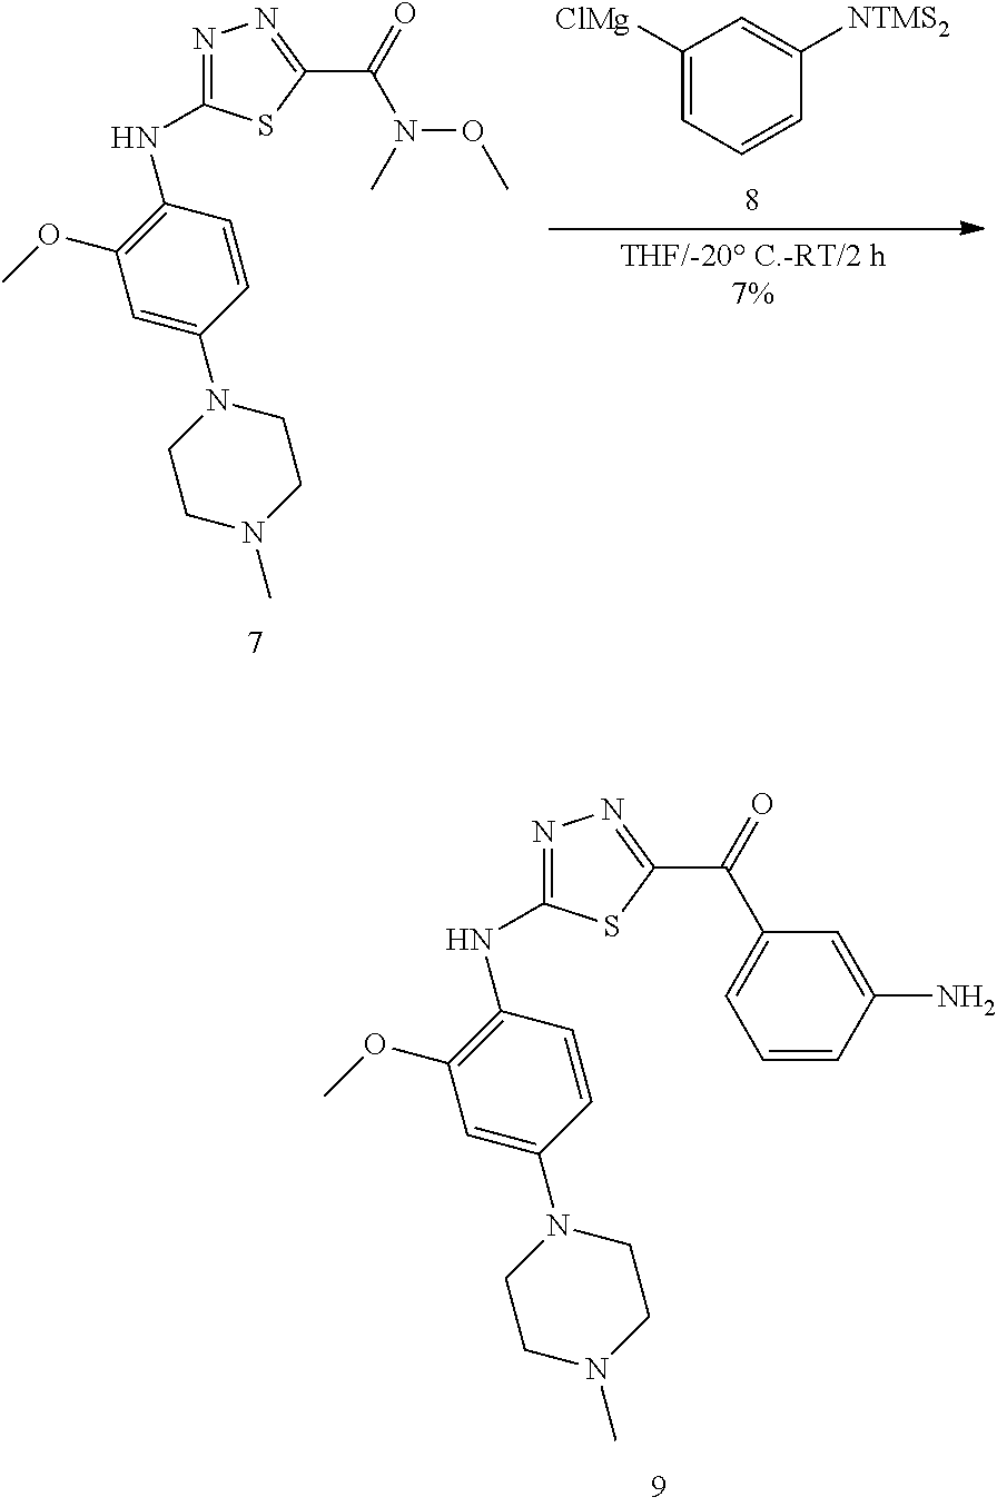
N1=C(NC2=C(OC)C=C(N3CCN(C)CC3)C=C2)SC(C(=O)N(C)OC)=N1.C1([ClMg])=CC=CC([NTMS2])=C1.N1=C(NC2=C(OC)C=C(N3CCN(C)CC3)C=C2)SC(C(=O)C2=CC=CC(N)=C2)=N1
